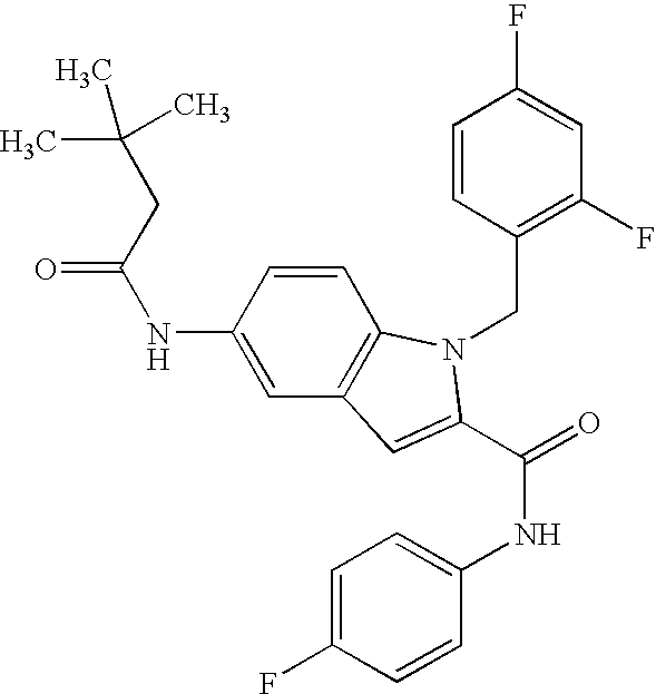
C(NC1=CC2=C(C=C1)N(CC1=C(F)C=C(F)C=C1)C(C(NC1=CC=C(F)C=C1)=O)=C2)(CC(C)(C)C)=O
